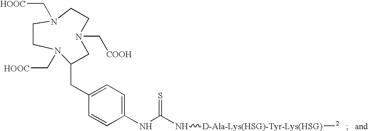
C1=C(NC(N[D-Ala-Lys(HSG)-Tyr-Lys(HSG)][2])=S)C=CC(CC2N(C[HOOC])CCN(C[HOOC])CCN(C[COOH])C2)=C1
